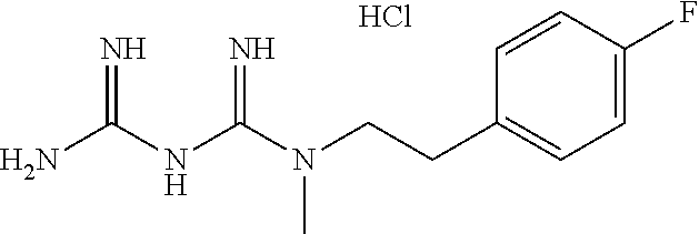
C(N(C(NC(N)=N)=N)C)CC1=CC=C(F)C=C1.Cl
